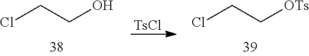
[TsCl].ClCCO.ClCC[OTs]
